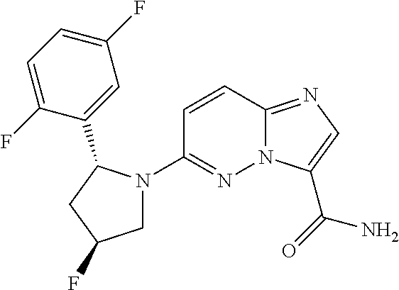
N12C(=NC=C1C(=O)N)C=CC(N1CC(F)CC1C1=CC(F)=CC=C1F)=N2
